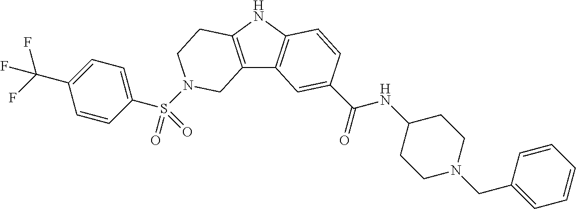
C1(S(N2CCC3=C(C4=C(N3)C=CC(C(=O)NC3CCN(CC5=CC=CC=C5)CC3)=C4)C2)(=O)=O)=CC=C(C(F)(F)F)C=C1
